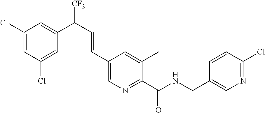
C1(Cl)=CC(Cl)=CC(C([CF3])C=CC2=CN=C(C(NCC3=CN=C(Cl)C=C3)=O)C(C)=C2)=C1
